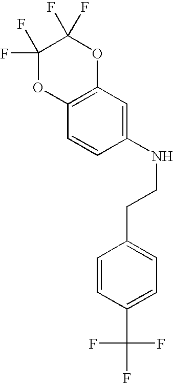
C12=C(C=C(NCCC3=CC=C(C(F)(F)F)C=C3)C=C1)OC(F)(F)C(F)(F)O2
